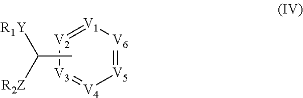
[V5]1=[V6][V1]=[V2][V3]=[V4]1.CC([R2Z])[R1Y]
